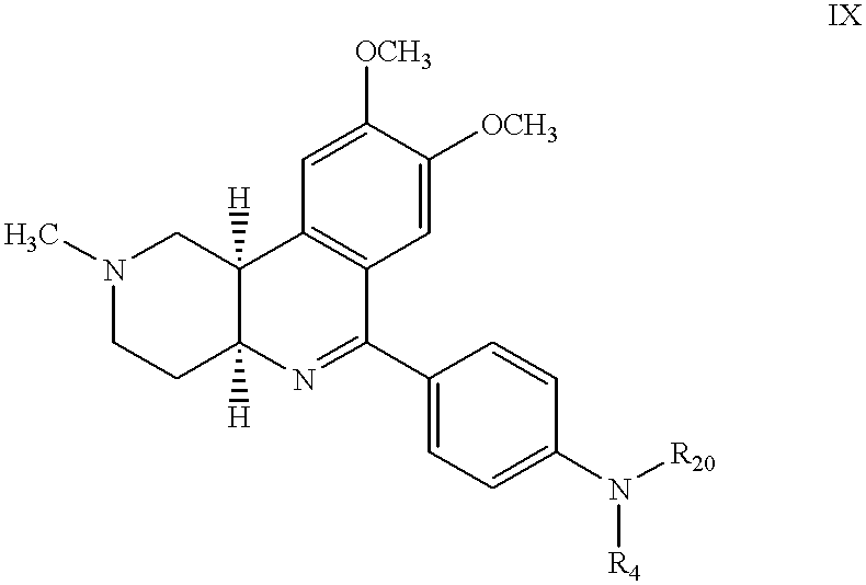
N1(C)CCC2([H])C([H])(C1)C1=C(C(C3=CC=C(N([R20])[R4])C=C3)=N2)C=C([OCH3])C([OCH3])=C1
